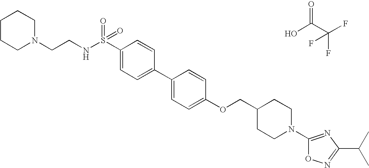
OC(C(F)(F)F)=O.S(C1=CC=C(C2=CC=C(OCC3CCN(C4=NC(C(C)C)=NO4)CC3)C=C2)C=C1)(NCCN1CCCCC1)(=O)=O
